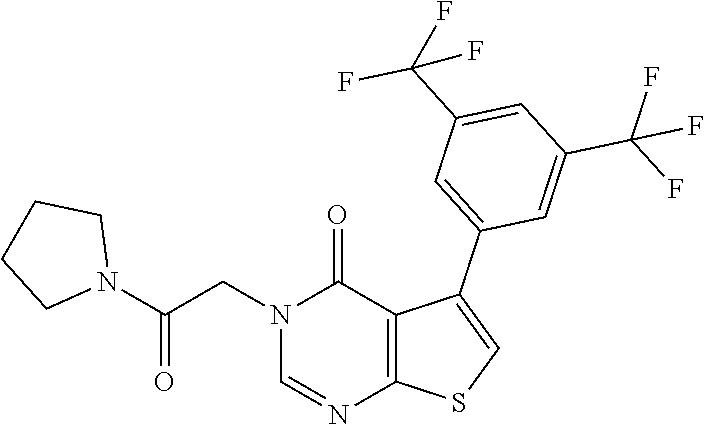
N1(CC(N2CCCC2)=O)C=NC2=C(C(C3=CC(C(F)(F)F)=CC(C(F)(F)F)=C3)=CS2)C1=O
